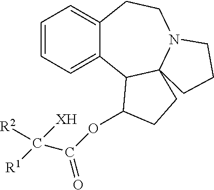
C1=CC=C2C(=C1)CCN1C3(C2C(OC(C([R1])([XH])[R2])=O)CC3)CCC1
